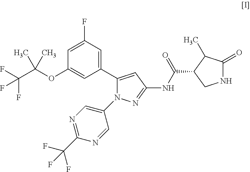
C1(C2=CC(NC(C3CNC(=O)C3C)=O)=NN2C2=CN=C(C(F)(F)F)N=C2)=CC(F)=CC(OC(C(F)(F)F)(C)C)=C1
